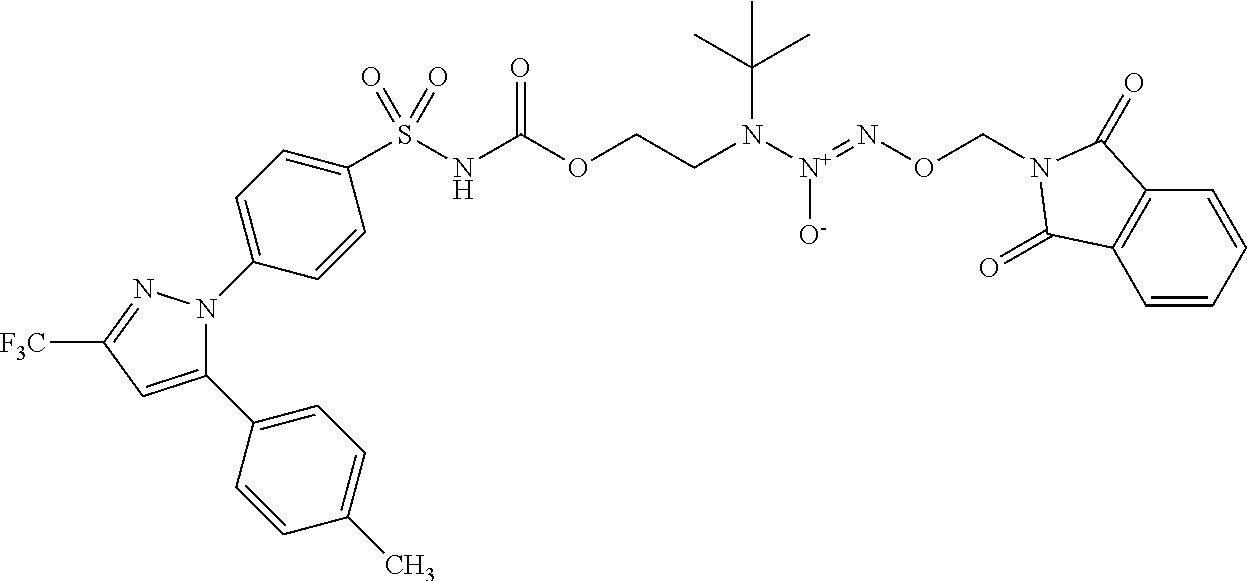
C1(C2=CC=C(C)C=C2)=CC([F3C])=NN1C1=CC=C(S(NC(=O)OCCN([N+](=NOCN2C(=O)C3=C(C=CC=C3)C2=O)[O-])C(C)(C)C)(=O)=O)C=C1
